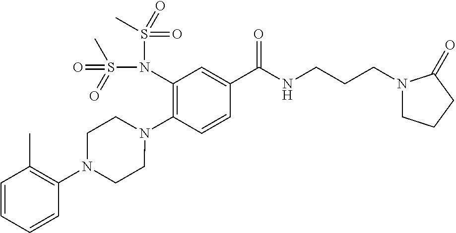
C1(N(S(C)(=O)=O)S(C)(=O)=O)=C(N2CCN(C3=C(C)C=CC=C3)CC2)C=CC(C(=O)NCCCN2CCCC2=O)=C1
